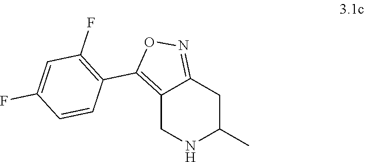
C12=C(C3=C(F)C=C(F)C=C3)ON=C1CC(C)NC2
